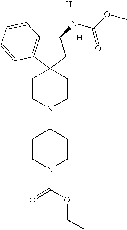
C1CN(C2CCN(C(=O)OCC)CC2)CCC12CC([H])(NC(=O)OC)C1=C2C=CC=C1.[H]
